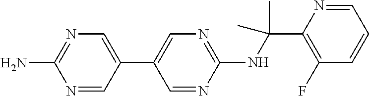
C1(NC(C2=C(F)C=CC=N2)(C)C)=NC=C(C2=CN=C(N)N=C2)C=N1
